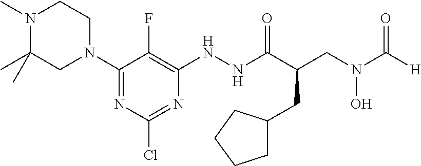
N1(C)C(C)(C)CN(C2=NC(Cl)=NC(NNC(C(CN(C([H])=O)O)CC3CCCC3)=O)=C2F)CC1
